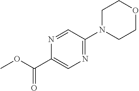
N1=C(N2CCOCC2)C=NC(C(OC)=O)=C1
